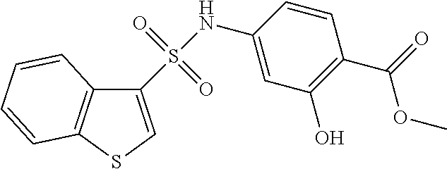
C1(NS(=O)(=O)C2=CSC3=C2C=CC=C3)=CC(O)=C(C(=O)OC)C=C1
